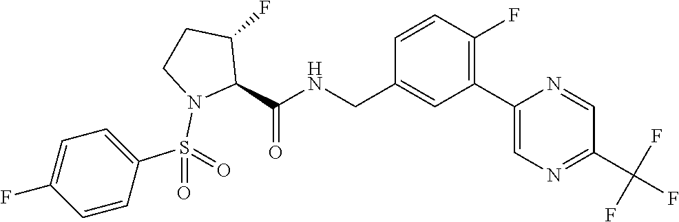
C1=CC(F)=C(C2=CN=C(C(F)(F)F)C=N2)C=C1CNC(C1N(S(C2=CC=C(F)C=C2)(=O)=O)CCC1F)=O
